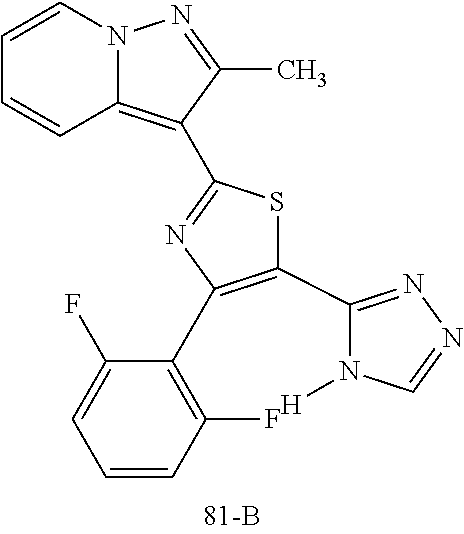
C1=CC2=C(C3=NC(C4=C(F)C=CC=C4F)=C(C4=NN=CN4[H])S3)C(C)=NN2C=C1
